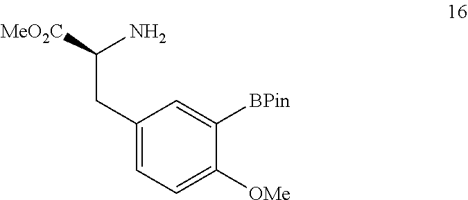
C1(CC([MeO2C])N)=CC=C([OMe])C([BPin])=C1
